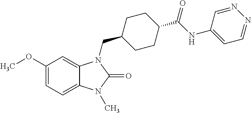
C1(OC)=CC=C2C(=C1)N(CC1CCC(C(NC3=CC=NN=C3)=O)CC1)C(=O)N2C
